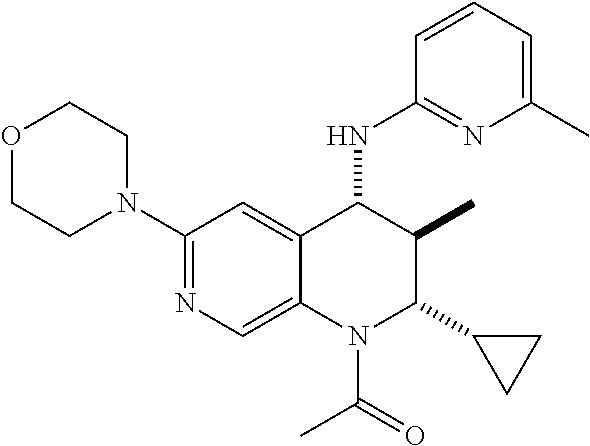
C1(N2CCOCC2)=NC=C2C(=C1)C(NC1=NC(C)=CC=C1)C(C)C(C1CC1)N2C(C)=O
